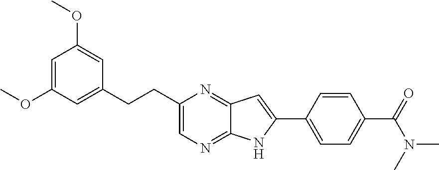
C1=C(OC)C=C(CCC2=CN=C3C(=N2)C=C(C2=CC=C(C(N(C)C)=O)C=C2)N3)C=C1OC
